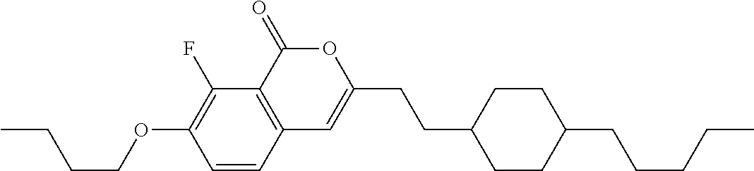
C1=CC2=C(C(F)=C1OCCCC)C(=O)OC(CCC1CCC(CCCCC)CC1)=C2
